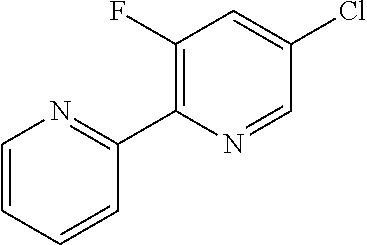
C1=CC=CC(C2=C(F)C=C(Cl)C=N2)=N1
